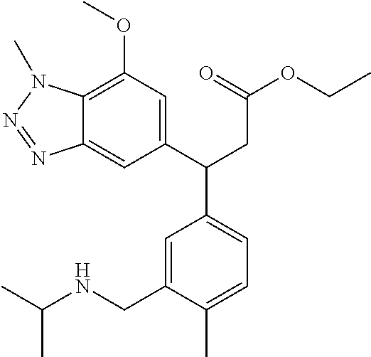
N(CC1=CC(C(CC(OCC)=O)C2=CC(OC)=C3C(=C2)N=NN3C)=CC=C1C)C(C)C
